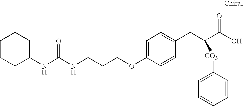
C1C(NC(NCCCOC2=CC=C(CC(C(O)=O)[CO3]C3=CC=CC=C3)C=C2)=O)CCCC1
